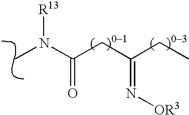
CN([R13])C(CC(CC)=N[OR3])=O
